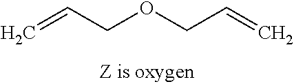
C=CCOCC=C
